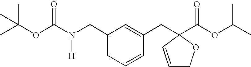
CC(C)(C)OC(N(CC1=CC=CC(CC2(C(=O)OC(C)C)OCC=C2)=C1)[H])=O
